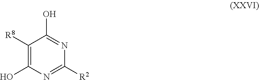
OC1=NC([R2])=NC(O)=C1[R8]
